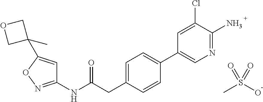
N(C(CC1=CC=C(C2=CN=C(N)C(Cl)=C2)C=C1)=O)C1=NOC(C2(C)COC2)=C1.CS(O)(=O)=O
